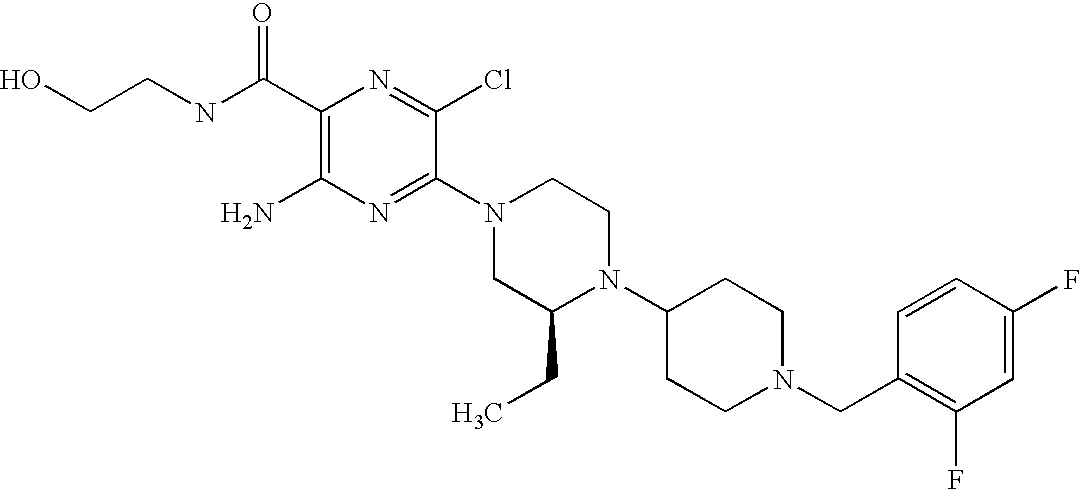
C1(C(NCCO)=O)=C(N)N=C(N2CC(CC)N(C3CCN(CC4=C(F)C=C(F)C=C4)CC3)CC2)C(Cl)=N1
